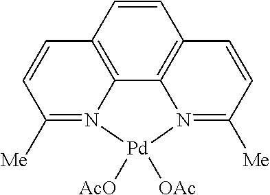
C12=C3C4=C(C=C1)C=CC([Me])=N4[Pd]([AcO])([OAc])N3=C([Me])C=C2
